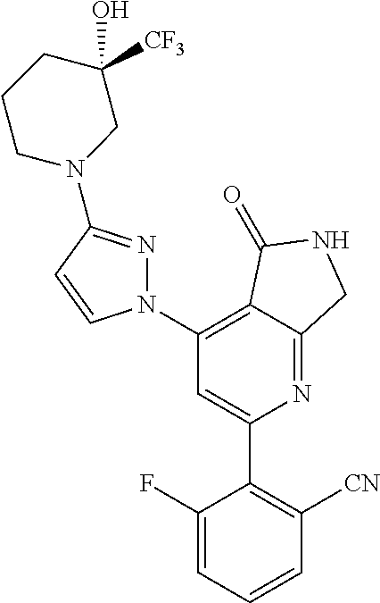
C1(C2=C([CN])C=CC=C2F)=CC(N2N=C(N3CC(O)([CF3])CCC3)C=C2)=C2C(=N1)CNC2=O
